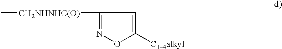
C1([C14alkyl])=CC([CH2NHNHC(O)]C)=NO1
